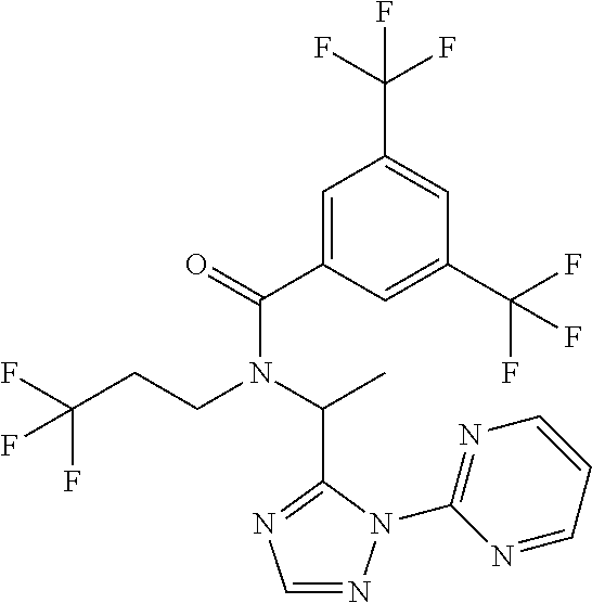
C1(C(=O)N(C(C)C2=NC=NN2C2=NC=CC=N2)CCC(F)(F)F)=CC(C(F)(F)F)=CC(C(F)(F)F)=C1
